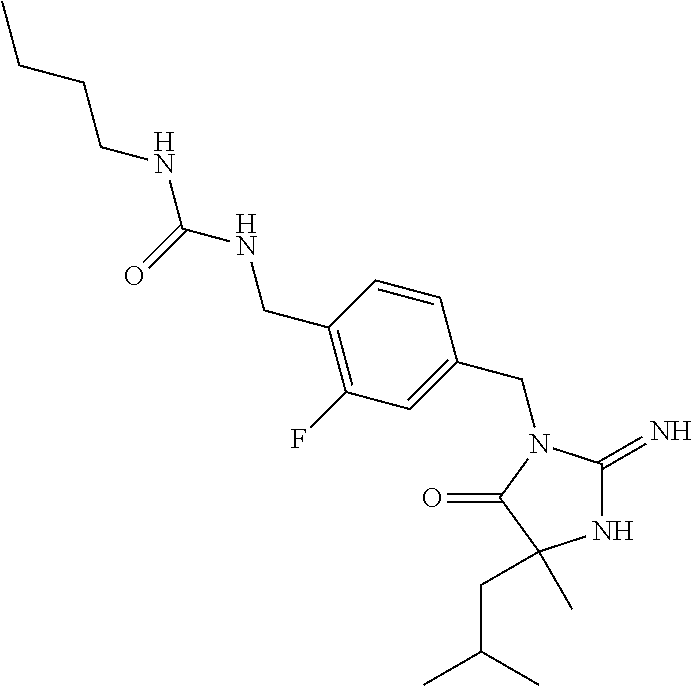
N1C(=N)N(CC2=CC(F)=C(CNC(NCCCC)=O)C=C2)C(=O)C1(C)CC(C)C
